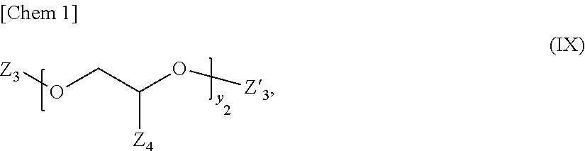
[Z3]OCC(O[Z3])[Z4]
